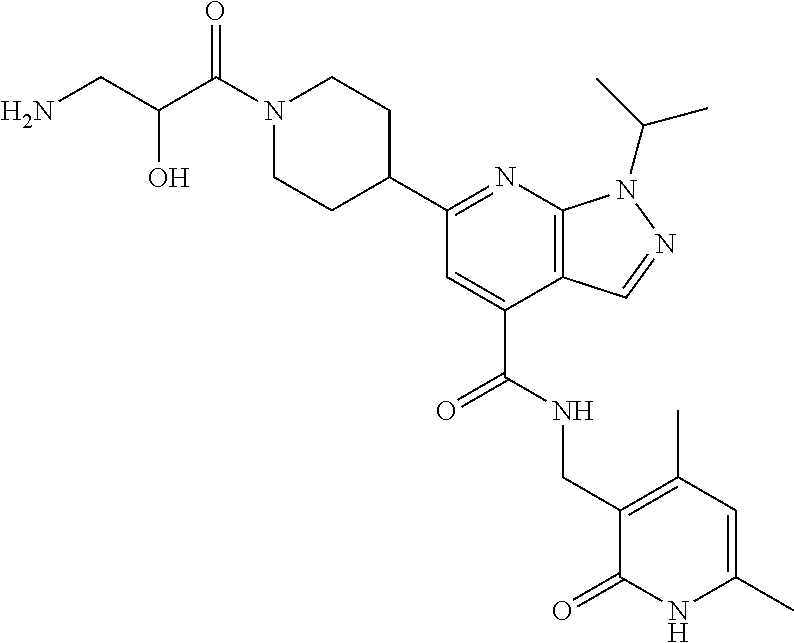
N1(C(C(CN)O)=O)CCC(C2=NC3=C(C(C(NCC4=C(C)C=C(C)NC4=O)=O)=C2)C=NN3C(C)C)CC1
